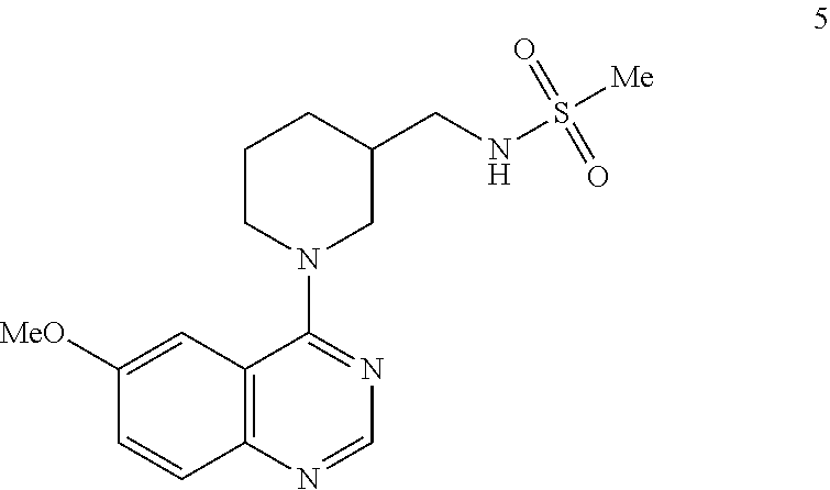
C1CN(C2=NC=NC3=C2C=C([MeO])C=C3)CC(CNS(=O)(=O)[Me])C1
